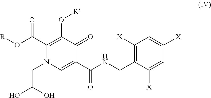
C1([X])=C(CNC(C2=CN(CC(O)O)C(C(O[R])=O)=C(O[R])C2=O)=O)C([X])=CC([X])=C1
